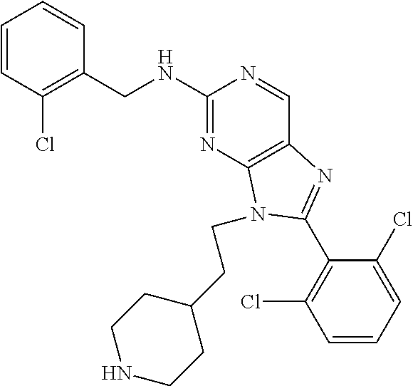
C1=CC(Cl)=C(CNC2=NC3=C(C=N2)N=C(C2=C(Cl)C=CC=C2Cl)N3CCC2CCNCC2)C=C1
